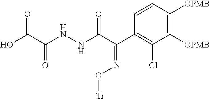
OC(C(NNC(C(C1=C(Cl)C([OPMB])=C([OPMB])C=C1)=NO[Tr])=O)=O)=O
